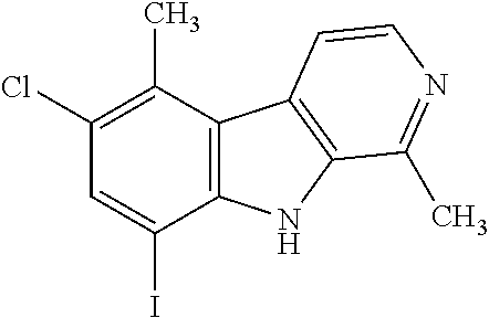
C12=C(NC3=C1C=CN=C3C)C(I)=CC(Cl)=C2C
